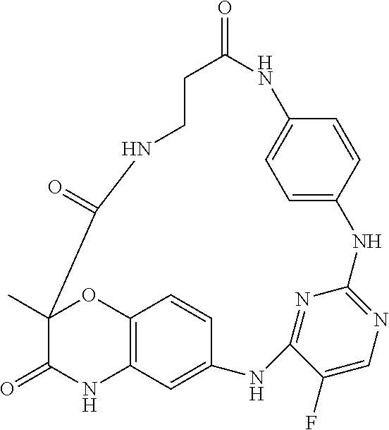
C1C(=O)NC2=CC=C(C=C2)NC2=NC=C(F)C(=N2)NC2=CC3=C(C=C2)OC(C)(C(=O)N3)C(=O)NC1
